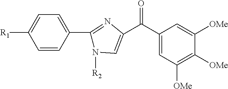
C1=CC(C2=NC(C(C3=CC([OMe])=C([OMe])C([OMe])=C3)=O)=CN2[R2])=CC=C1[R1]
